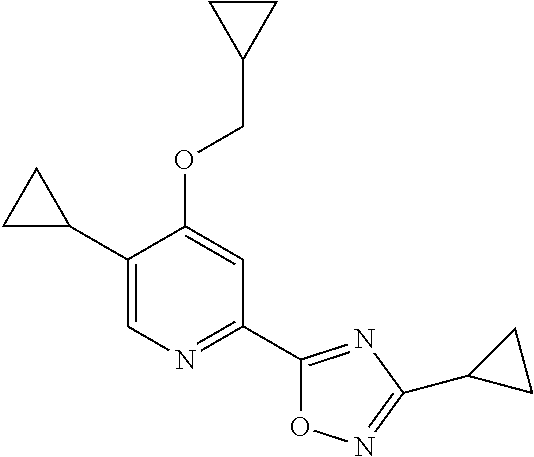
C1(C2CC2)=CN=C(C2=NC(C3CC3)=NO2)C=C1OCC1CC1
